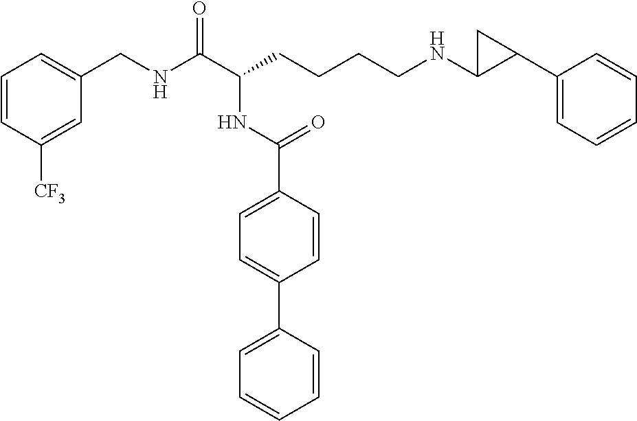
C1=CC([CF3])=CC(CNC(C(CCCCNC2C(C3=CC=CC=C3)C2)NC(C2=CC=C(C3=CC=CC=C3)C=C2)=O)=O)=C1
